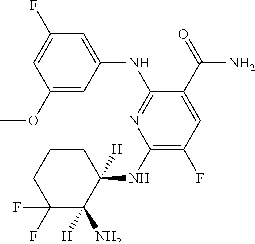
C1(NC2([H])CCCC(F)(F)C2([H])N)=C(F)C=C(C(=O)N)C(NC2=CC(F)=CC(OC)=C2)=N1
